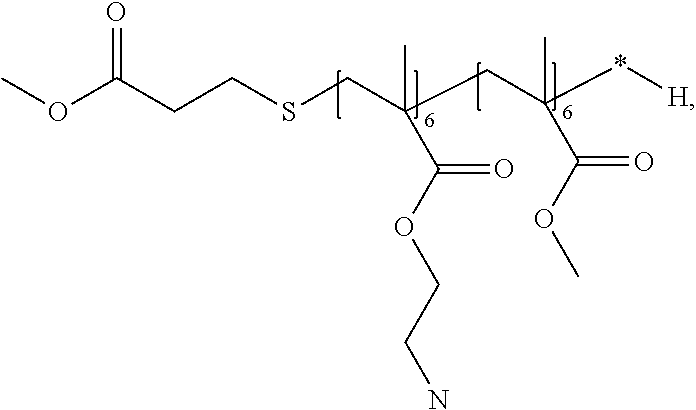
COC(CCSCC(CC(*[H])(C)C(OC)=O)(C)C(OCCN)=O)=O
